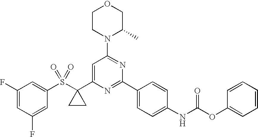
N1(C2=NC(C3=CC=C(NC(OC4=CC=CC=C4)=O)C=C3)=NC(C3(S(C4=CC(F)=CC(F)=C4)(=O)=O)CC3)=C2)C(C)COCC1
